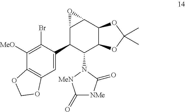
C12=C(C=C(C3C(N4[MeN]C(=O)[NMe]C4=O)C4C(C5C3O5)OC(C)(C)O4)C(Br)=C1[MeO])OCO2
